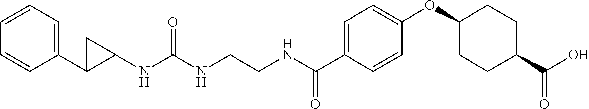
N(C(NCCNC(C1=CC=C(OC2CCC(C(O)=O)CC2)C=C1)=O)=O)C1CC1C1=CC=CC=C1
